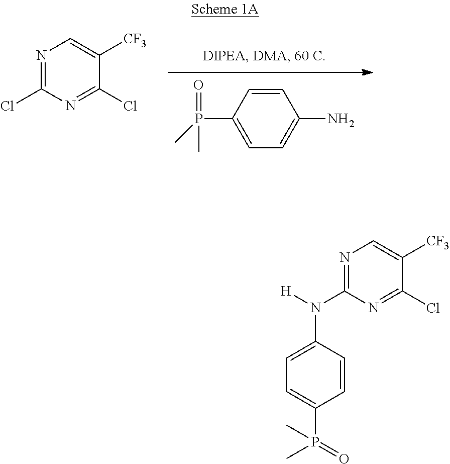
C1=CC(P(=O)(C)C)=CC=C1N.N1=C(Cl)N=C(Cl)C([CF3])=C1.N1=C(N([H])C2=CC=C(P(=O)(C)C)C=C2)N=C(Cl)C([CF3])=C1
